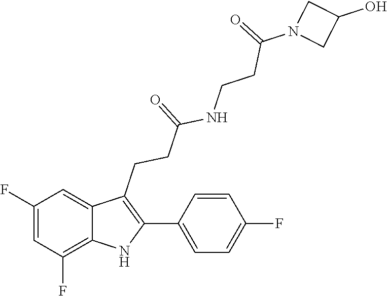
C(NC(CCC1=C(C2=CC=C(F)C=C2)NC2=C(F)C=C(F)C=C12)=O)CC(=O)N1CC(O)C1
